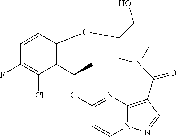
C1=CC2=C(C(Cl)=C1F)C(C)OC1=NC3=C(C=NN3C=C1)C(=O)N(C)CC(CO)O2
